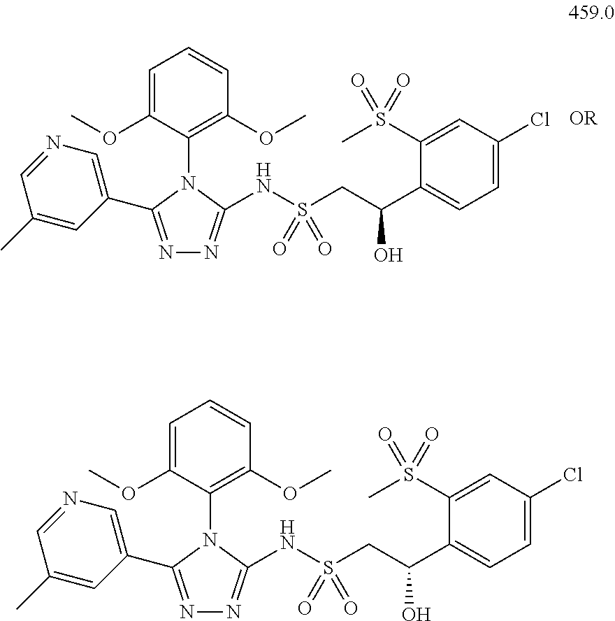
N1=C(C2=CN=CC(C)=C2)N(C2=C(OC)C=CC=C2OC)C(NS(=O)(CC(O)C2=CC=C(Cl)C=C2S(C)(=O)=O)=O)=N1.N1=C(C2=CN=CC(C)=C2)N(C2=C(OC)C=CC=C2OC)C(NS(=O)(CC(O)C2=CC=C(Cl)C=C2S(C)(=O)=O)=O)=N1
